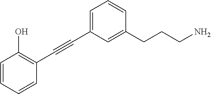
C1=CC=CC(C#CC2=CC=CC(CCCN)=C2)=C1O
